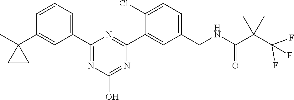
C1(C2=CC=CC(C3(C)CC3)=C2)=NC(O)=NC(C2=CC(CNC(C(C(F)(F)F)(C)C)=O)=CC=C2Cl)=N1
